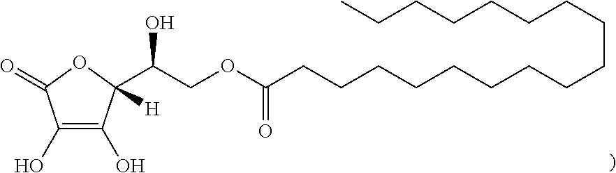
C1(O)=C(O)C(C(COC(CCCCCCCCCCCCCCCCC)=O)O)([H])OC1=O
